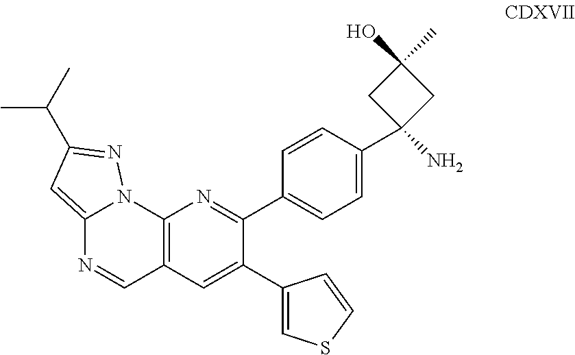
C12=CC(C(C)C)=NN1C1=C(C=N2)C=C(C2=CSC=C2)C(C2=CC=C(C3(N)CC(C)(O)C3)C=C2)=N1
